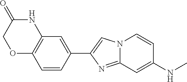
C1(C2=CC3=C(C=C2)OCC(=O)N3)=CN2C(=N1)C=C(NC)C=C2
